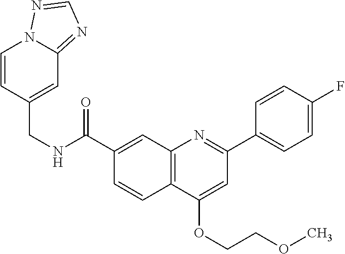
C1(C(NCC2=CC3=NC=NN3C=C2)=O)=CC2=C(C=C1)C(OCCOC)=CC(C1=CC=C(F)C=C1)=N2
